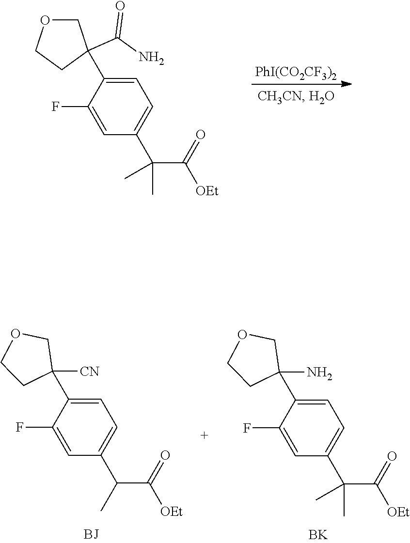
[PhI(CO2CF3)2].C1=C(C2(C(N)=O)COCC2)C(F)=CC(C(C([OEt])=O)(C)C)=C1.C1=C(C2([CN])COCC2)C(F)=CC(C(C([OEt])=O)C)=C1.C1=C(C2(N)COCC2)C(F)=CC(C(C([OEt])=O)(C)C)=C1.[BK]
